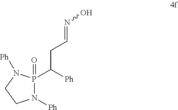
N1([Ph])P(C([Ph])CC=NO)(=O)N([Ph])CC1
